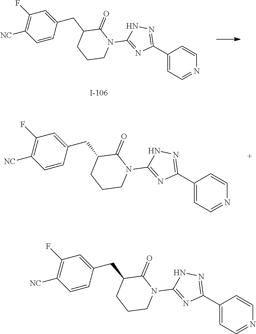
N1(C2=NC(C3=CC=NC=C3)=NN2)C(=O)C(CC2=CC(F)=C([NC])C=C2)CCC1.N1(C2=NC(C3=CC=NC=C3)=NN2)C(=O)C(CC2=CC(F)=C([NC])C=C2)CCC1.N1(C2=NC(C3=CC=NC=C3)=NN2)C(=O)C(CC2=CC(F)=C([NC])C=C2)CCC1
